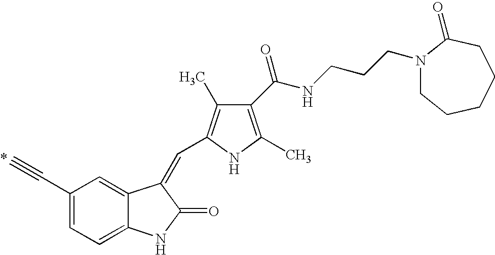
C1(C#C)=CC=C2C(=C1)C(=CC1=C(C)C(C(NCCCN3CCCCCC3=O)=O)=C(C)N1)C(=O)N2
